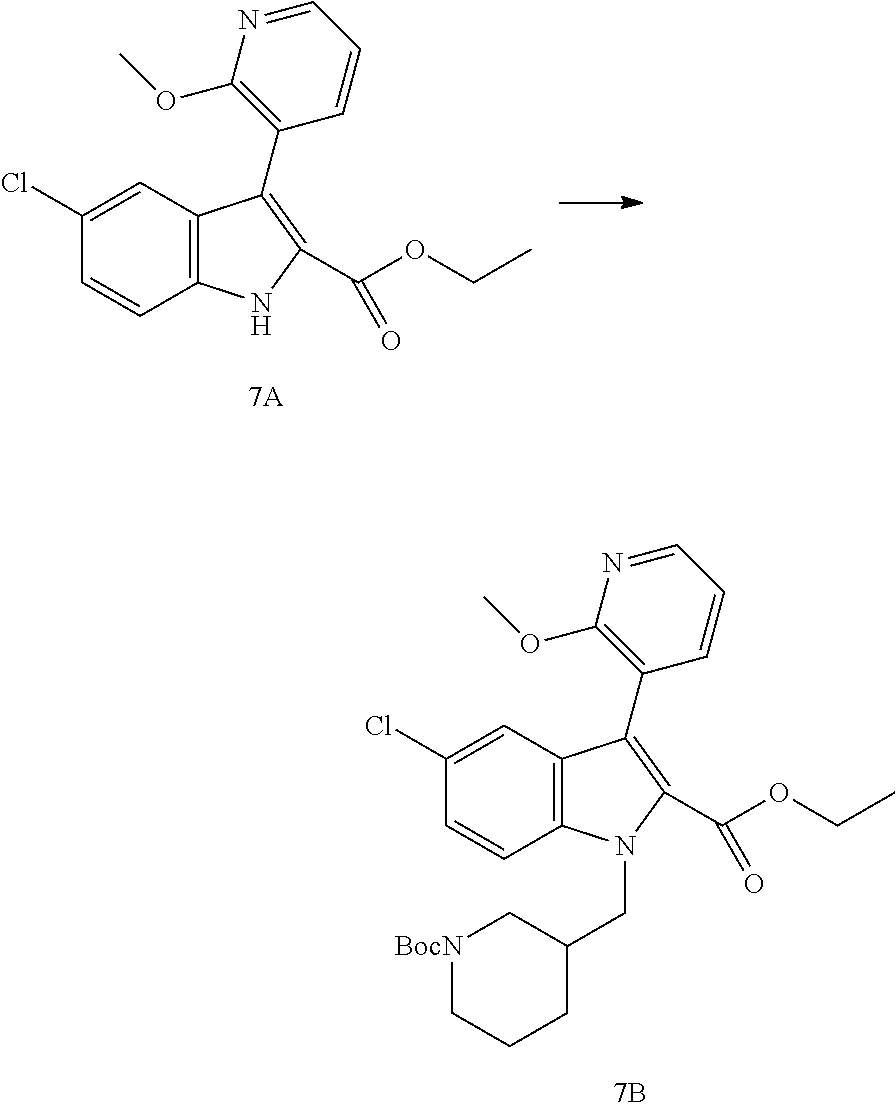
C12=C(C=C(Cl)C=C1)C(C1=C(OC)N=CC=C1)=C(C(OCC)=O)N2CC1C[BocN]CCC1.C12=C(C=C(Cl)C=C1)C(C1=C(OC)N=CC=C1)=C(C(OCC)=O)N2
